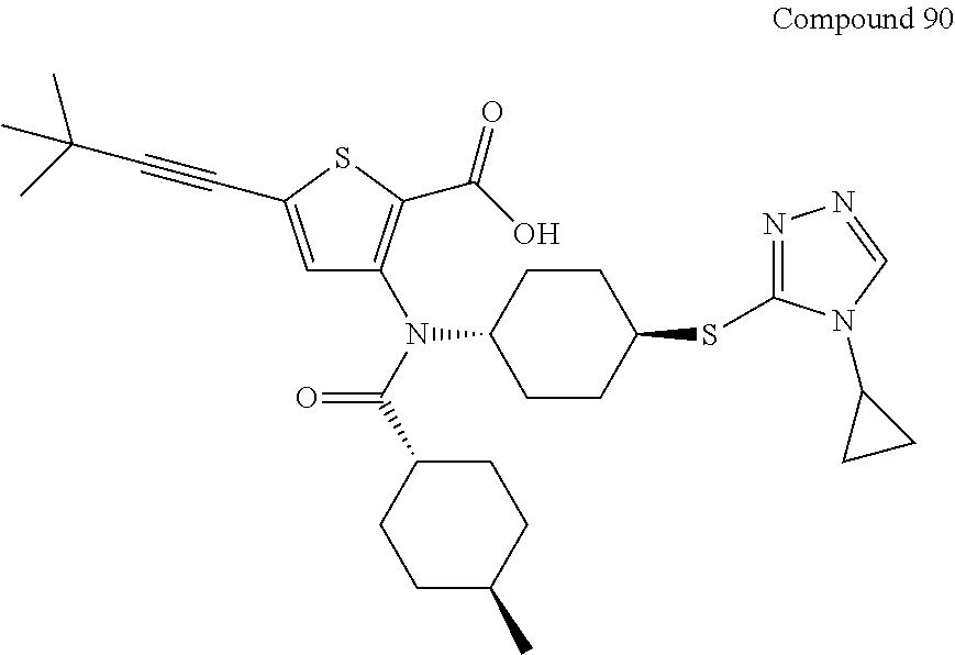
C1=C(C#CC(C)(C)C)SC(C(O)=O)=C1N(C1CCC(SC2=NN=CN2C2CC2)CC1)C(C1CCC(C)CC1)=O
